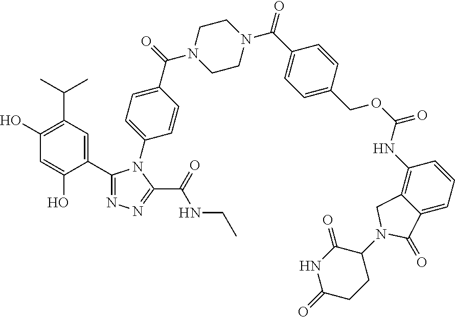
C(N1CCN(C(C2=CC=C(COC(=O)NC3=C4C(=CC=C3)C(=O)N(C3C(=O)NC(=O)CC3)C4)C=C2)=O)CC1)(=O)C1=CC=C(N2C(C3=CC(C(C)C)=C(O)C=C3O)=NN=C2C(=O)NCC)C=C1
